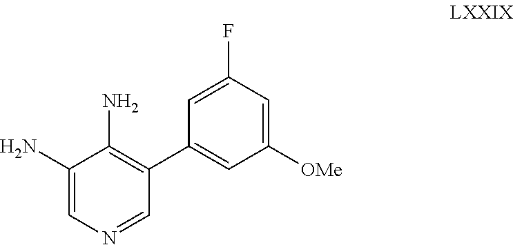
C1(N)=CN=CC(C2=CC([OMe])=CC(F)=C2)=C1N
